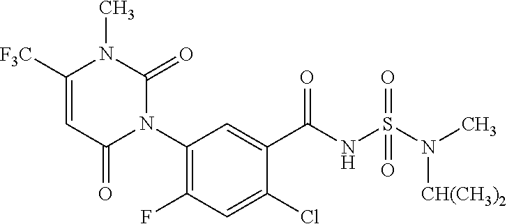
C1([F3C])=CC(=O)N(C2=C(F)C=C(Cl)C(C(NS(N(C)[CH(CH3)2])(=O)=O)=O)=C2)C(=O)N1C
